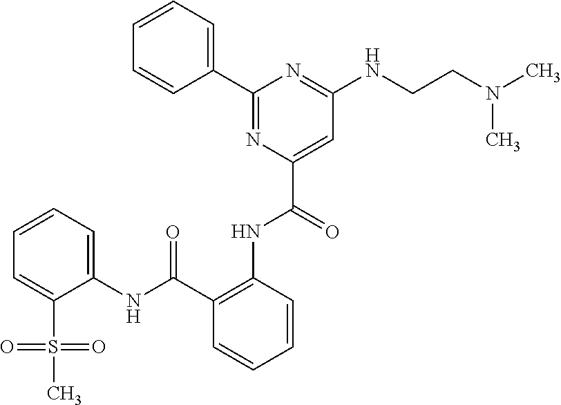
C1=CC=C(C2=NC(C(=O)NC3=C(C(NC4=CC=CC=C4S(=O)(=O)C)=O)C=CC=C3)=CC(NCCN(C)C)=N2)C=C1
